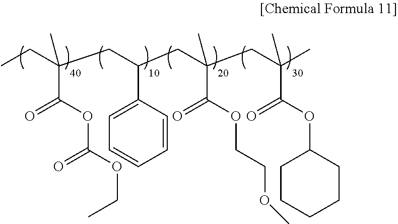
CCC(CC(CC(CC(C)(C)C(=O)OC1CCCCC1)(C)C(=O)OCCOC)C1=CC=CC=C1)(C)C(OC(OCC)=O)=O
